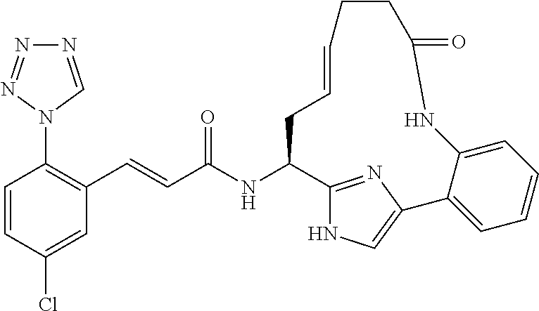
C1=CC(Cl)=CC(C=CC(NC2CC=CCCC(=O)NC3=CC=CC=C3C3=CNC2=N3)=O)=C1N1C=NN=N1
